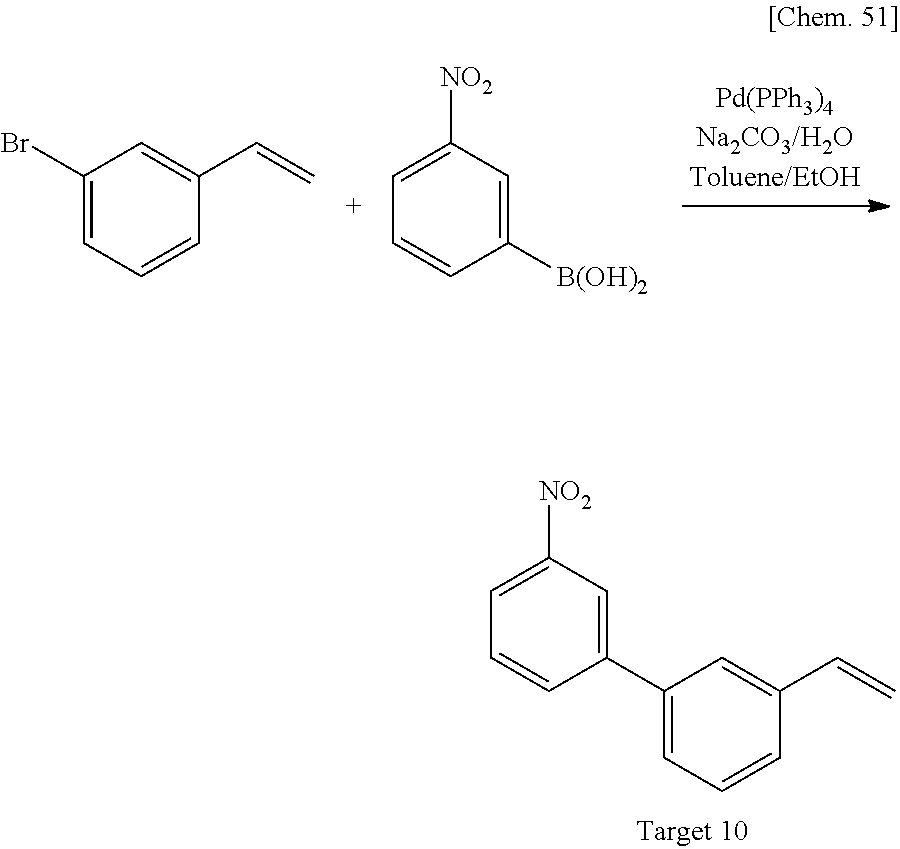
C1(Br)=CC=CC(C=C)=C1.C1=C([NO2])C=C([B(OH)2])C=C1.C1=C([NO2])C=C(C2=CC=CC(C=C)=C2)C=C1
